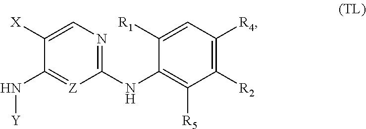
C1([X])=CN=C(NC2=C([R5])C([R2])=C([R4])C=C2[R1])[Z]=C1N[Y]
